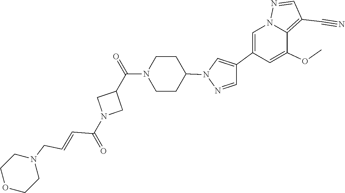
C(=CCN1CCOCC1)C(N1CC(C(=O)N2CCC(N3N=CC(C4=CN5N=CC(C#N)=C5C(OC)=C4)=C3)CC2)C1)=O
